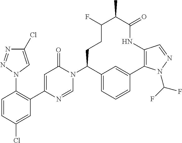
C1=CC(Cl)=CC(C2=CC(=O)N(C3C4=CC=CC(=C4)C4=C(NC(=O)C(C)C(F)CC3)C=NN4C(F)F)C=N2)=C1N1C=C(Cl)N=N1
